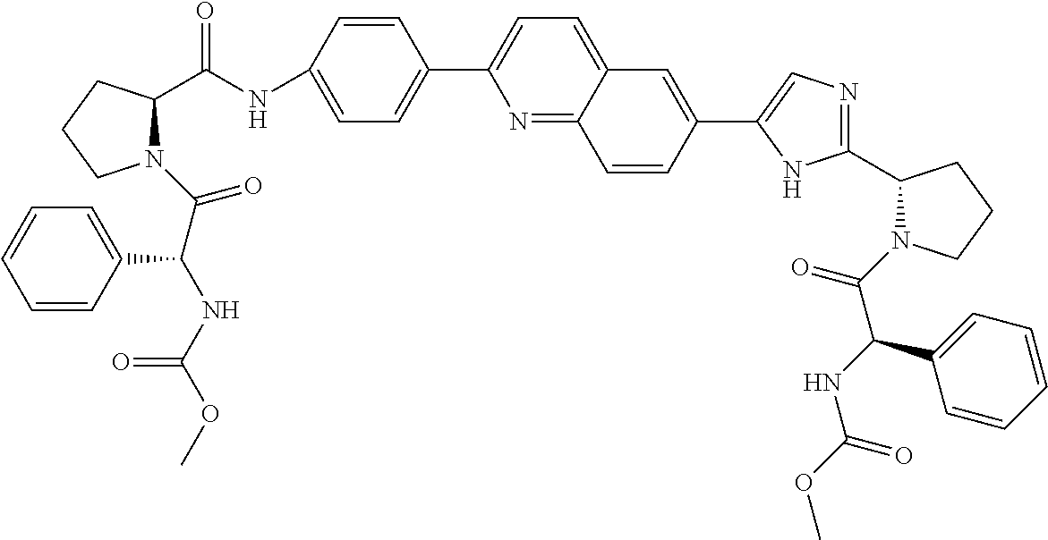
C1(C2=CC=C(NC(C3N(C(C(C4=CC=CC=C4)NC(OC)=O)=O)CCC3)=O)C=C2)=CC=C2C(=N1)C=CC(C1=CN=C(C3CCCN3C(=O)C(NC(OC)=O)C3=CC=CC=C3)N1)=C2
